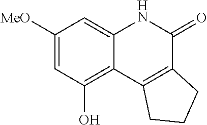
C1([MeO])=CC(O)=C2C(=C1)NC(=O)C1=C2CCC1
